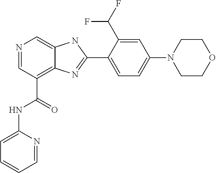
N1=CC(C(=O)NC2=CC=CC=N2)=C2C(=C1)NC(C1=CC=C(N3CCOCC3)C=C1C(F)F)=N2
